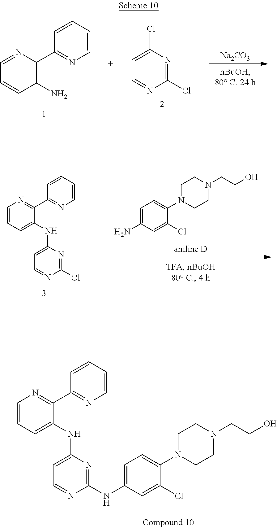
[Na2CO3].C1=NC(C2=NC=CC=C2)=C(N)C=C1.C1=NC(Cl)=NC(Cl)=C1.C1=C(N)C=C(Cl)C(N2CCN(CCO)CC2)=C1.C1(C2=NC=CC=C2)=NC=CC=C1NC1=CC=NC(Cl)=N1.C1=C(NC2=NC(NC3=CC=CN=C3C3=NC=CC=C3)=CC=N2)C=C(Cl)C(N2CCN(CCO)CC2)=C1
